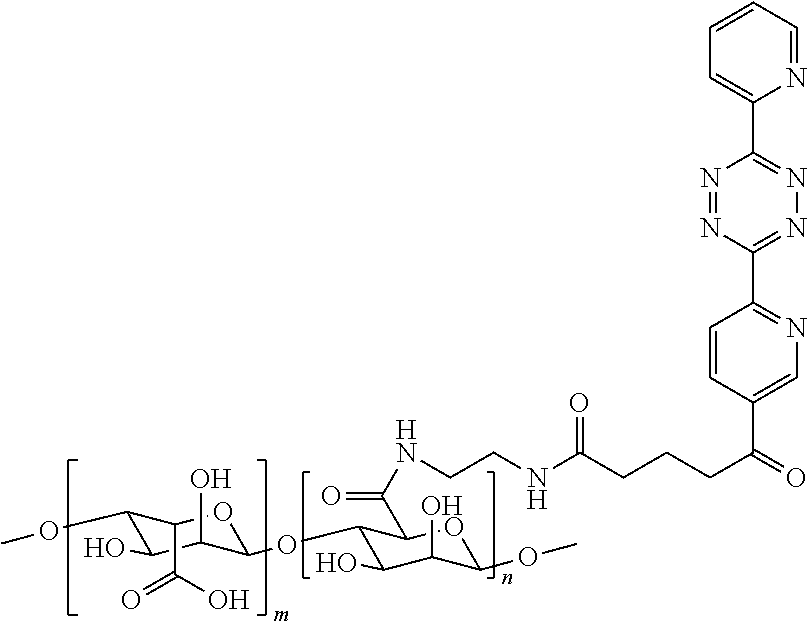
C1(OC)C(O)C(O)C(OC2C(O)C(O)C(OC)OC2C(NCCNC(CCCC(=O)C2=CN=C(C3=NN=C(C4=CC=CC=N4)N=N3)C=C2)=O)=O)OC1C(O)=O
